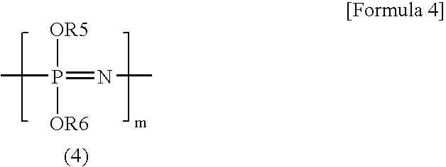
P(=NC)([OR5])([OR6])C
